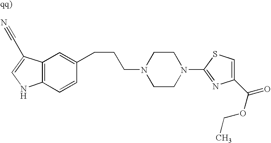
C12=C(C=CC(CCCN3CCN(C4=NC(C(OCC)=O)=CS4)CC3)=C1)NC=C2C#N
